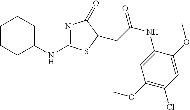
N1=C(NC2CCCCC2)SC(CC(NC2=CC(OC)=C(Cl)C=C2OC)=O)C1=O
